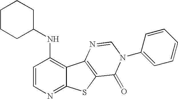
C1=CN=C2C(=C1NC1CCCCC1)C1=C(S2)C(=O)N(C2=CC=CC=C2)C=N1
